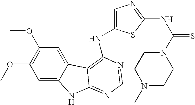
N(C1=CN=C(NC(=S)N2CCN(C)CC2)S1)C1=C2C3=CC(OC)=C(OC)C=C3NC2=NC=N1
